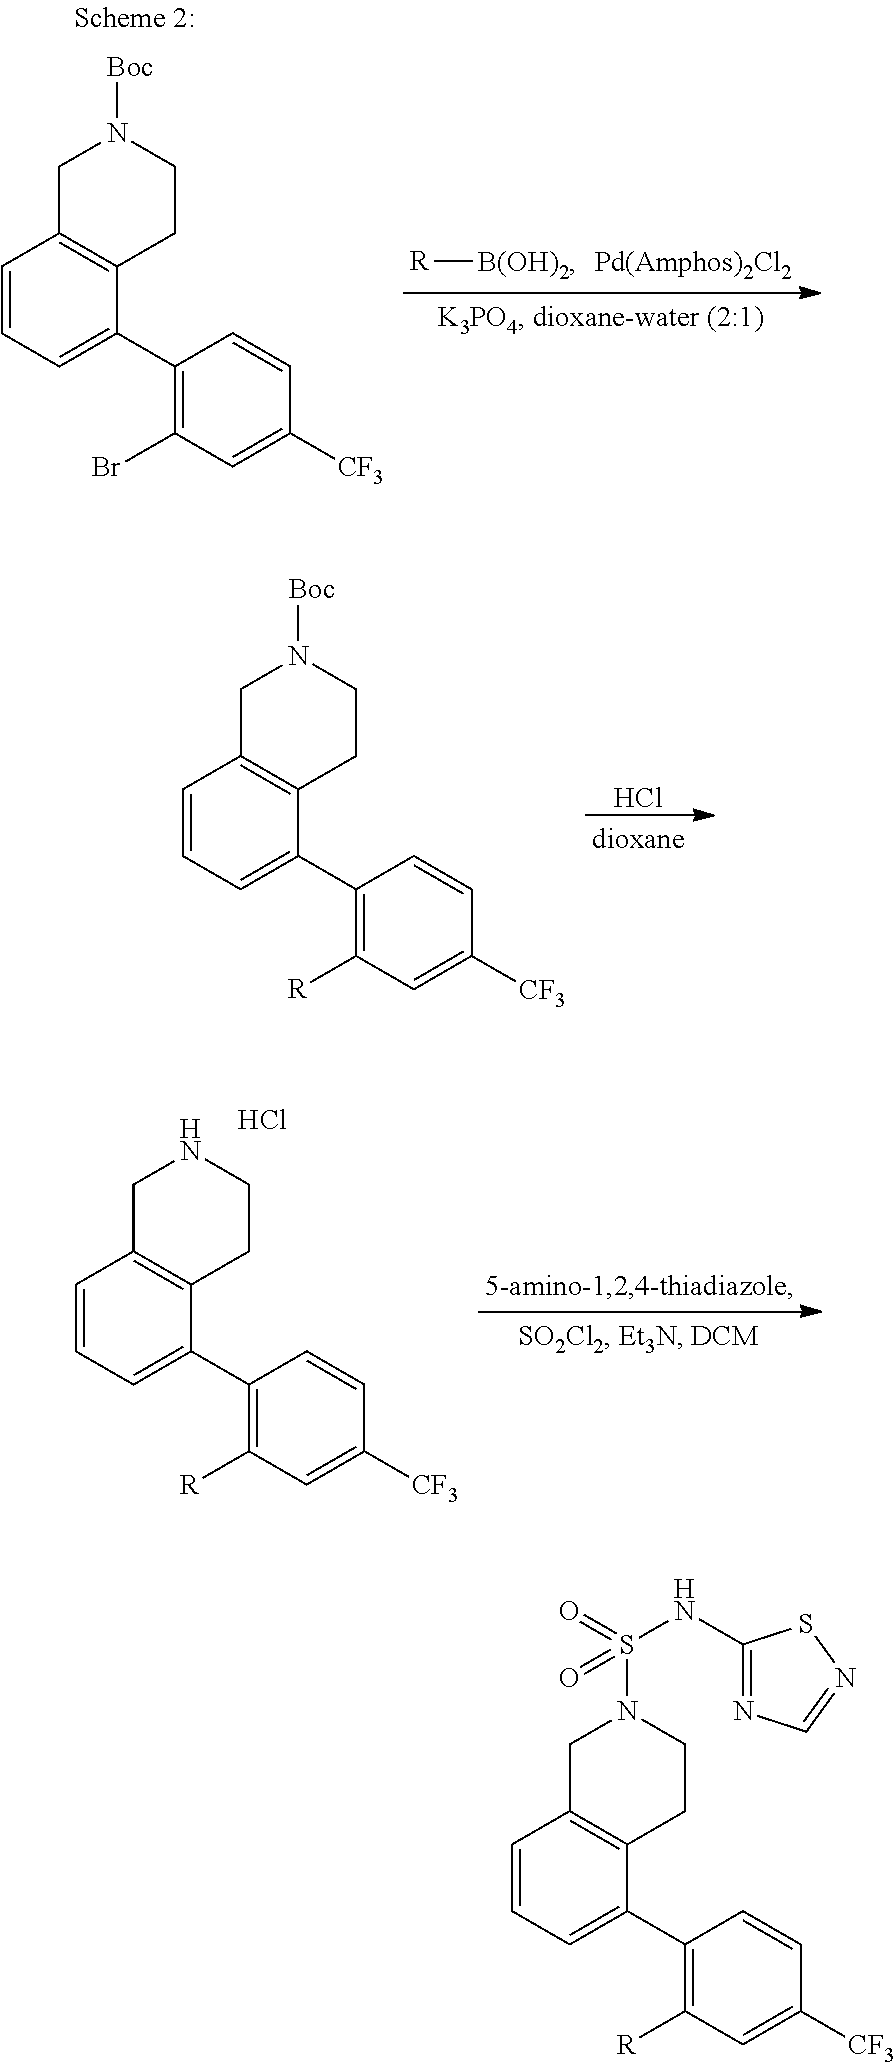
C1=CC=C(C2=C([R])C=C([CF3])C=C2)C2=C1CN([Boc])CC2.Cl.C1=CC=C(C2=C([R])C=C([CF3])C=C2)C2=C1CNCC2.Cl.[R][B(OH)2].C1=CC=C(C2=C(Br)C=C([CF3])C=C2)C2=C1CN([Boc])CC2.C1=CC=C(C2=C([R])C=C([CF3])C=C2)C2=C1CN(S(=O)(NC1=NC=NS1)=O)CC2
